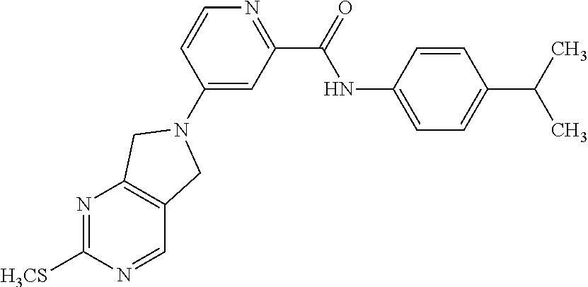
N1=C([H3CS])N=CC2=C1CN(C1=CC(C(NC3=CC=C(C(C)C)C=C3)=O)=NC=C1)C2
